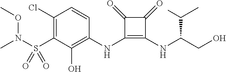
C1(Cl)=C(S(=O)(=O)N(C)OC)C(O)=C(NC2=C(NC(CO)C(C)C)C(=O)C2=O)C=C1
